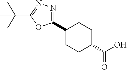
C1(C2=NN=C(C(C)(C)C)O2)CCC(C(O)=O)CC1
